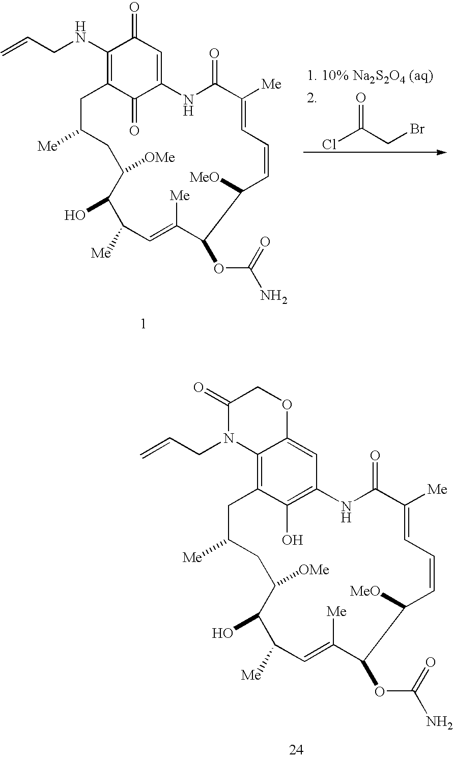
C1(NCC=C)=C2C(=O)C(=CC1=O)NC(=O)C([Me])=CC=CC([MeO])C(OC(=O)N)C([Me])=CC([Me])C(O)C([OMe])CC([Me])C2.O=C(Cl)CBr.C12=C3C(O)=C(C=C1OCC(=O)N2CC=C)NC(=O)C([Me])=CC=CC([MeO])C(OC(=O)N)C([Me])=CC([Me])C(O)C([OMe])CC([Me])C3
